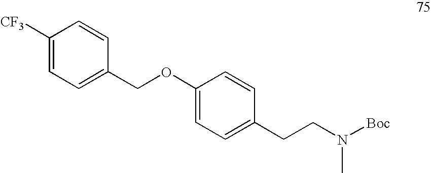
C1(COC2=CC=C(CCN([Boc])C)C=C2)=CC=C([CF3])C=C1
